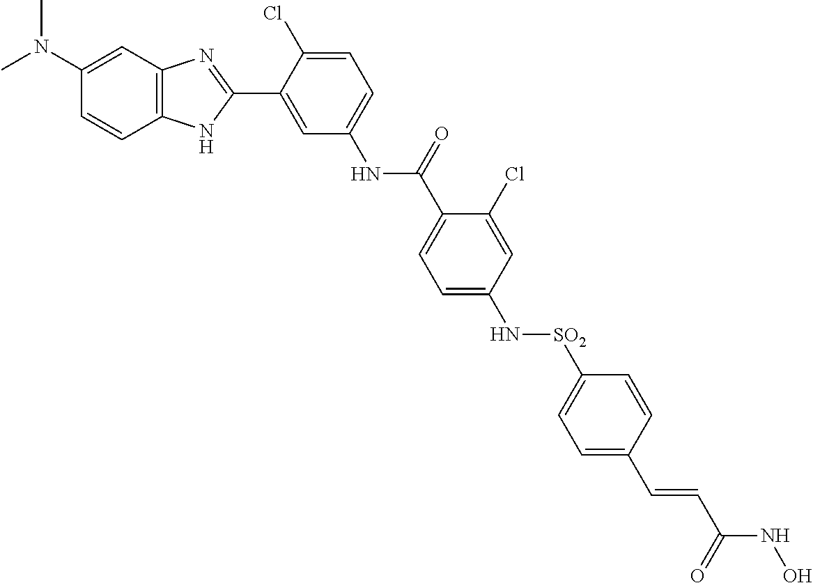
N(C1=CC=C(Cl)C(C2=NC3=C(N2)C=CC(N(C)C)=C3)=C1)C(=O)C1=CC=C(N[SO2]C2=CC=C(C=CC(NO)=O)C=C2)C=C1Cl
